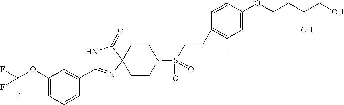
C1(C2=NC3(C(=O)N2)CCN(S(C=CC2=C(C)C=C(OCCC(CO)O)C=C2)(=O)=O)CC3)=CC(OC(F)(F)F)=CC=C1
